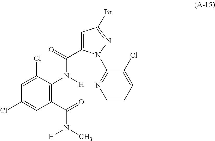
C1(C(=O)N(C)[H])=C(N([H])C(=O)C2=CC(Br)=NN2C2=NC=CC=C2Cl)C(Cl)=CC(Cl)=C1
